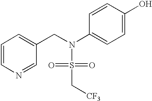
C1=CN=CC(CN(S(=O)(=O)C[CF3])C2=CC=C(O)C=C2)=C1
